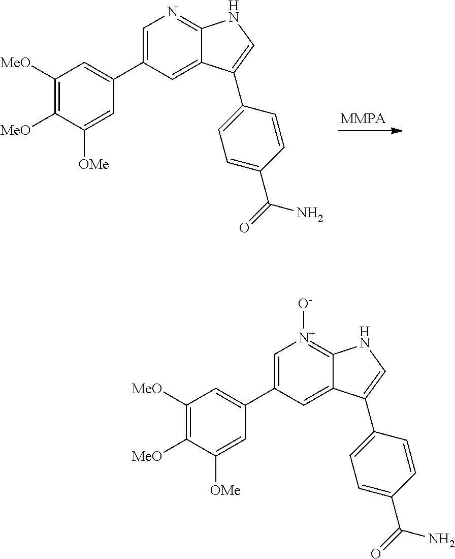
C1([MeO])=C([MeO])C([OMe])=CC(C2=CN=C3C(=C2)C(C2=CC=C(C(N)=O)C=C2)=CN3)=C1.C1([MeO])=C([MeO])C([OMe])=CC(C2=C[N+]([O-])=C3C(=C2)C(C2=CC=C(C(N)=O)C=C2)=CN3)=C1
